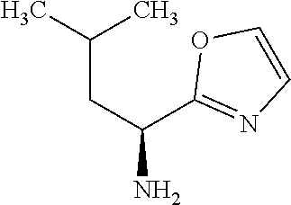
C(CC(C1=NC=CO1)N)(C)C
